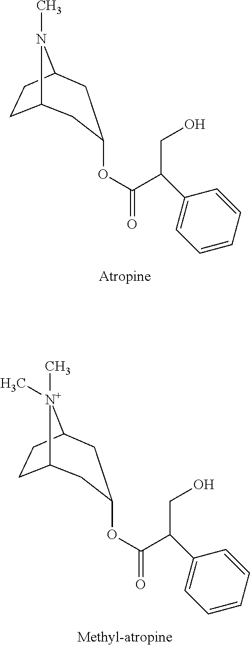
C12CCC(N1C)CC(OC(=O)C(CO)C1=CC=CC=C1)C2.C12CCC([N+]1(C)C)CC(OC(=O)C(CO)C1=CC=CC=C1)C2
